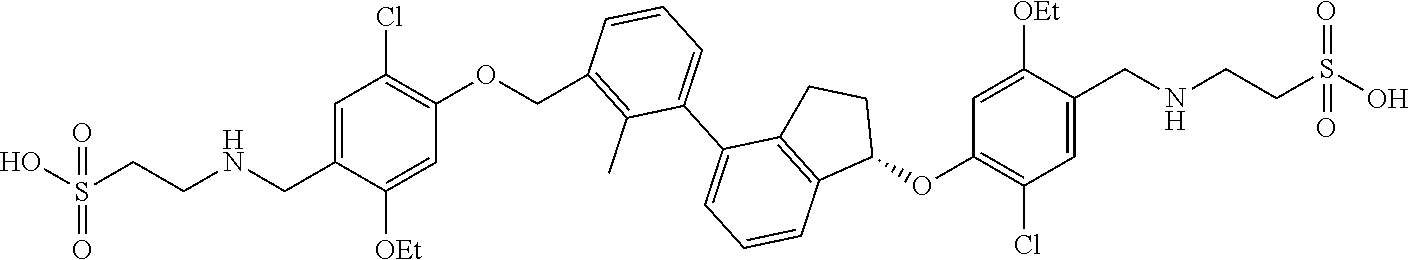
C1=C([OEt])C(CNCCS(O)(=O)=O)=CC(Cl)=C1OCC1=C(C)C(C2=CC=CC3=C2CCC3OC2=C(Cl)C=C(CNCCS(O)(=O)=O)C([OEt])=C2)=CC=C1
